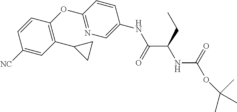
C1([NC])=CC(C2CC2)=C(OC2=NC=C(NC(C(CC)NC(=O)OC(C)(C)C)=O)C=C2)C=C1
